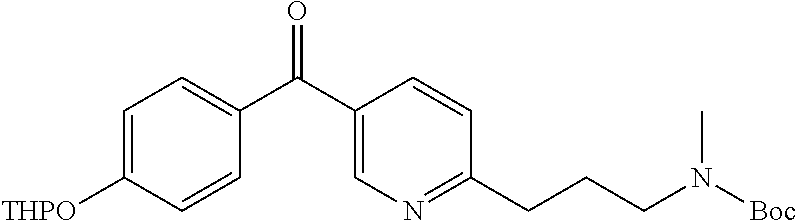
C1=C([THPO])C=CC(C(C2=CN=C(CCCN([Boc])C)C=C2)=O)=C1
